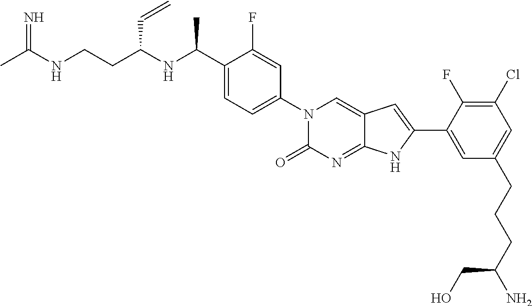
CC(NCCC(NC(C1=CC=C(N2C(=O)N=C3C(=C2)C=C(C2=CC(CCCC(N)CO)=CC(Cl)=C2F)N3)C=C1F)C)C=C)=N
